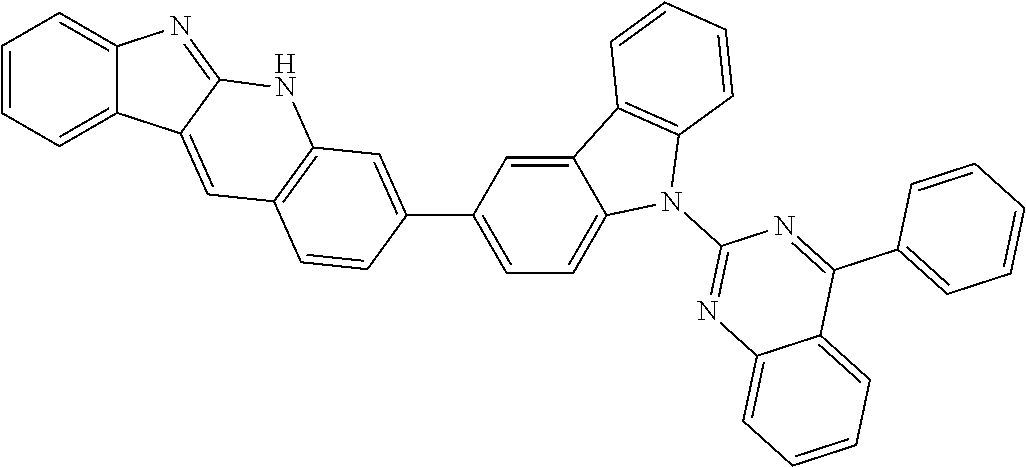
C1=CC=C2C(=C1)N=C1C2=CC2=C(N1)C=C(C1=CC=C3C(=C1)C1=C(N3C3=NC4=CC=CC=C4C(C4=CC=CC=C4)=N3)C=CC=C1)C=C2
